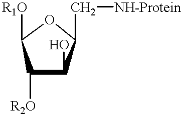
C1([R1O])C([R2O])C(O)C(C[NH-Protein])O1
